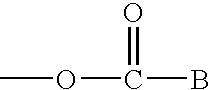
O(C(=O)B)C
